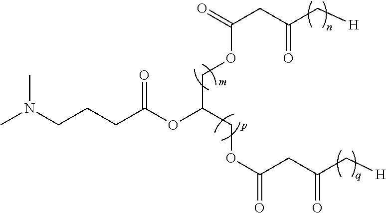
CN(CCCC(OC(COC(CC(C[H])=O)=O)COC(CC(C[H])=O)=O)=O)C
